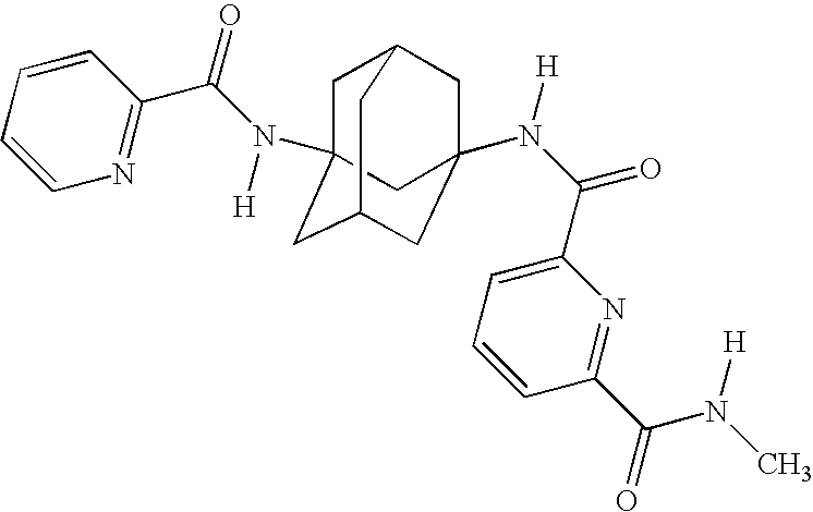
C1C2CC3(N(C(=O)C4=CC=CC(C(N(C)[H])=O)=N4)[H])CC(CC1(N(C(C1=NC=CC=C1)=O)[H])C3)C2
